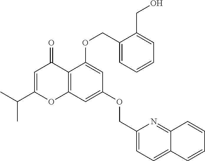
C12=C(C=C(OCC3=CC=C4C(=N3)C=CC=C4)C=C1OCC1=CC=CC=C1CO)OC(C(C)C)=CC2=O
